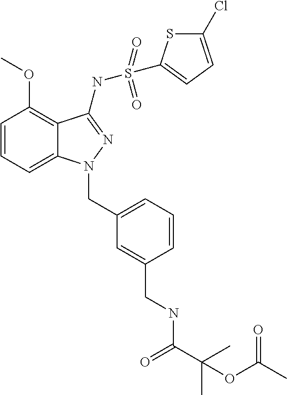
C12=C(OC)C=CC=C1N(CC1=CC=CC(CNC(C(C)(C)OC(C)=O)=O)=C1)N=C2NS(C1=CC=C(Cl)S1)(=O)=O
